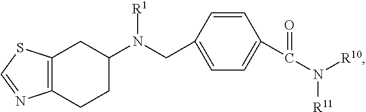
C12=C(CCC(N([R1])CC3=CC=C(C(=O)N([R10])[R11])C=C3)C1)N=CS2
